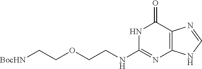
C(CNC1=NC2=C(C(=O)N1)N=CN2)OCC[BocHN]
